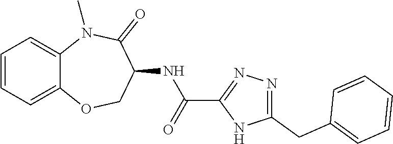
C12=CC=CC=C1N(C)C(=O)C(NC(C1=NN=C(CC3=CC=CC=C3)N1)=O)CO2
